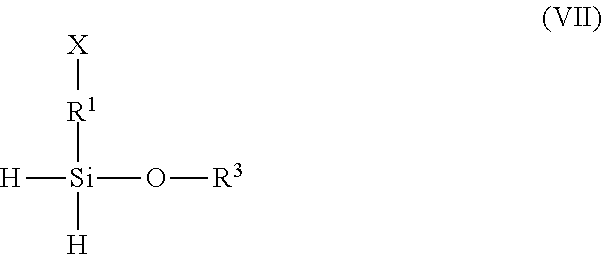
[H][Si](O[R3])([R1][X])[H]
